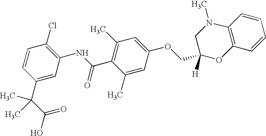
C1(C(C(O)=O)(C)C)=CC(NC(C2=C(C)C=C(OCC3([H])OC4=C(N(C)C3)C=CC=C4)C=C2C)=O)=C(Cl)C=C1
